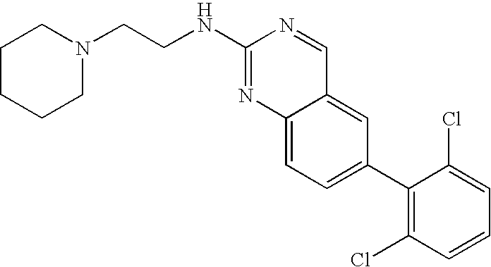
C12=CC=C(C3=C(Cl)C=CC=C3Cl)C=C1C=NC(NCCN1CCCCC1)=N2
